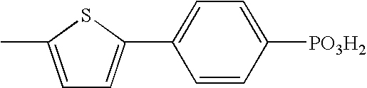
C1=C(C)SC(C2=CC=C([PO3H2])C=C2)=C1
